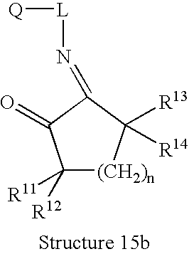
C1([R12])([R11])[(CH2)n]C([R13])([R14])C(=N[L][Q])C1=O
